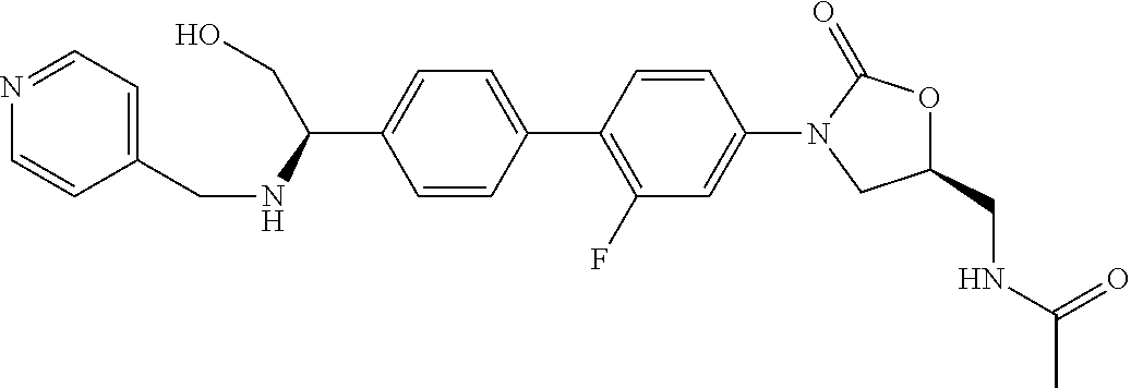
C1(CNC(C)=O)OC(=O)N(C2=CC(F)=C(C3=CC=C(C(NCC4=CC=NC=C4)CO)C=C3)C=C2)C1
